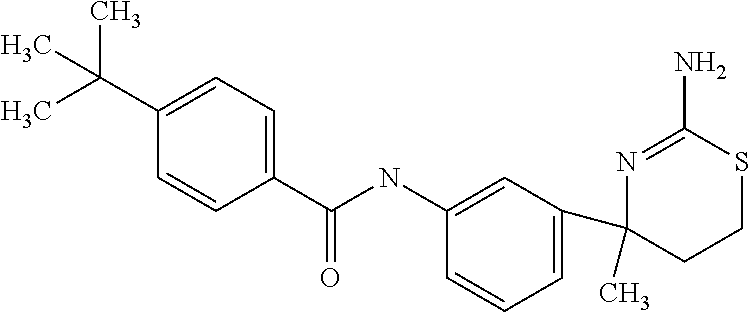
C1(C(C)(C)C)=CC=C(C(NC2=CC(C3(C)CCSC(N)=N3)=CC=C2)=O)C=C1
